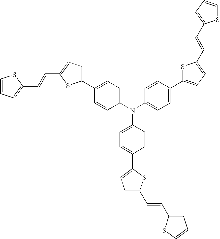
N(C1=CC=C(C2=CC=C(C=CC3=CC=CS3)S2)C=C1)(C1=CC=C(C2=CC=C(C=CC3=CC=CS3)S2)C=C1)C1=CC=C(C2=CC=C(C=CC3=CC=CS3)S2)C=C1
